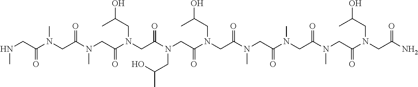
N(CC(N(CC(N(CC(N(CC(N(CC(N(CC(N(CC(N(CC(N(CC(N(CC(N)=O)CC(O)C)=O)C)=O)C)=O)C)=O)CC(O)C)=O)CC(C)O)=O)CC(O)C)=O)C)=O)C)=O)C
